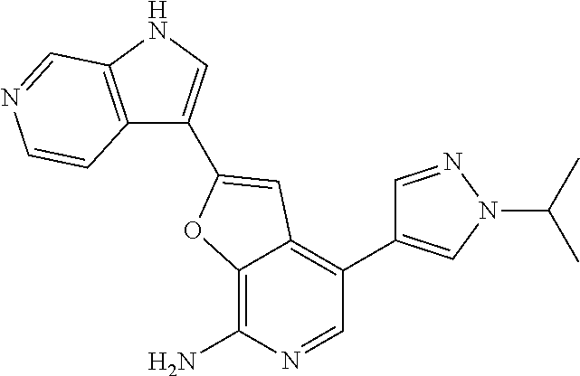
C12=C(N)N=CC(C3=CN(C(C)C)N=C3)=C1C=C(C1=CNC3=C1C=CN=C3)O2
